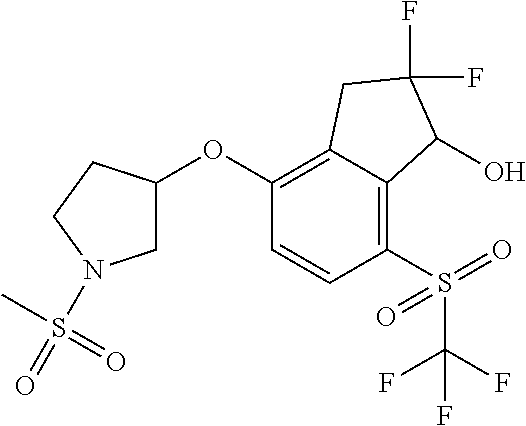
C1(OC2CN(S(=O)(=O)C)CC2)=C2C(=C(S(=O)(=O)C(F)(F)F)C=C1)C(O)C(F)(F)C2
